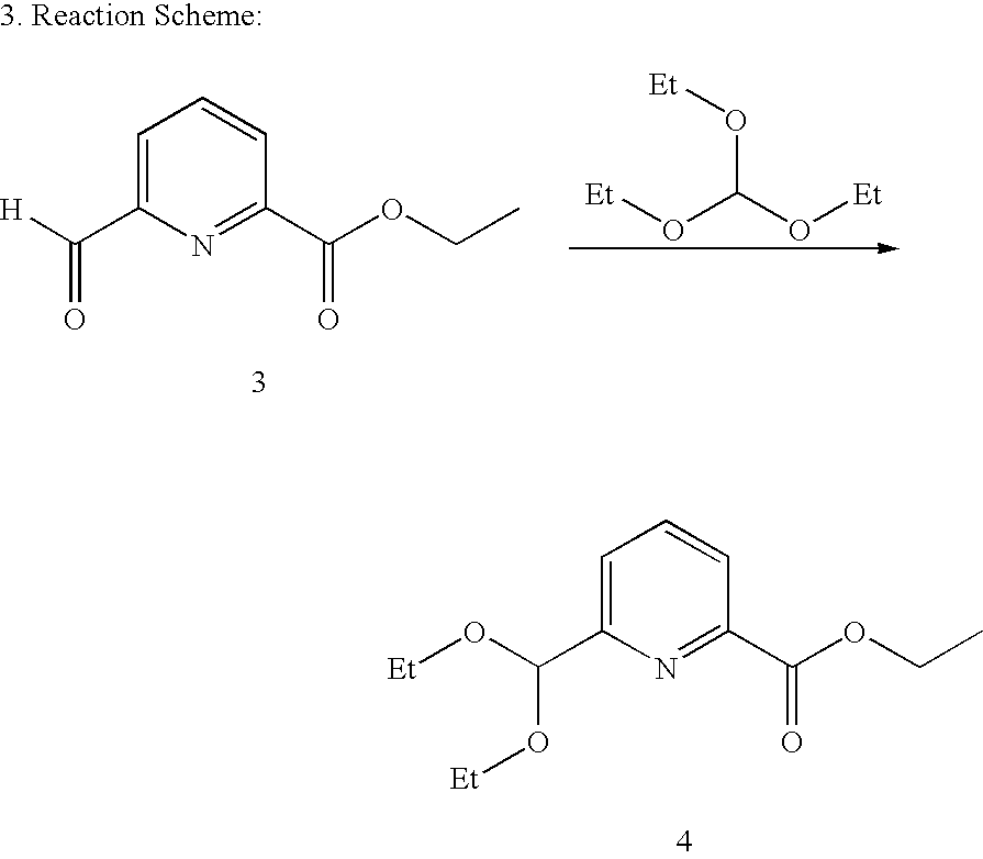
C1=C(C(O[Et])O[Et])N=C(C(OCC)=O)C=C1.C1=C(C([H])=O)N=C(C(OCC)=O)C=C1.[Et]OC(O[Et])O[Et]
